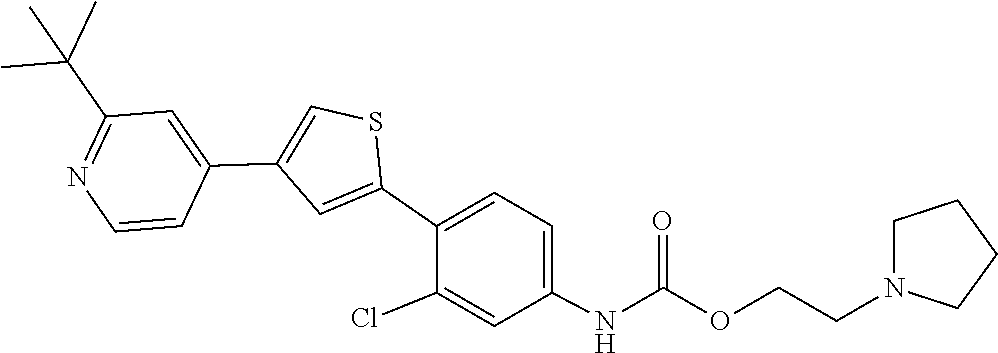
C1CN(CCOC(NC2=CC=C(C3=CC(C4=CC(C(C)(C)C)=NC=C4)=CS3)C(Cl)=C2)=O)CC1
